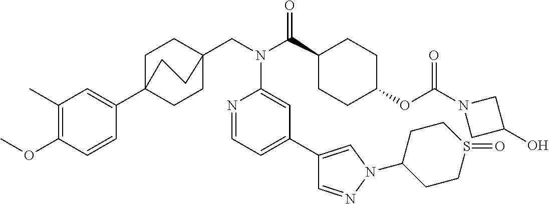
C1(C)=C(OC)C=CC(C23CCC(CN(C(C4CCC(OC(N5CC(O)C5)=O)CC4)=O)C4=CC(C5=CN(C6CCS(=O)CC6)N=C5)=CC=N4)(CC2)CC3)=C1
